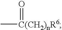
O=[C(CH2)nR6]C
